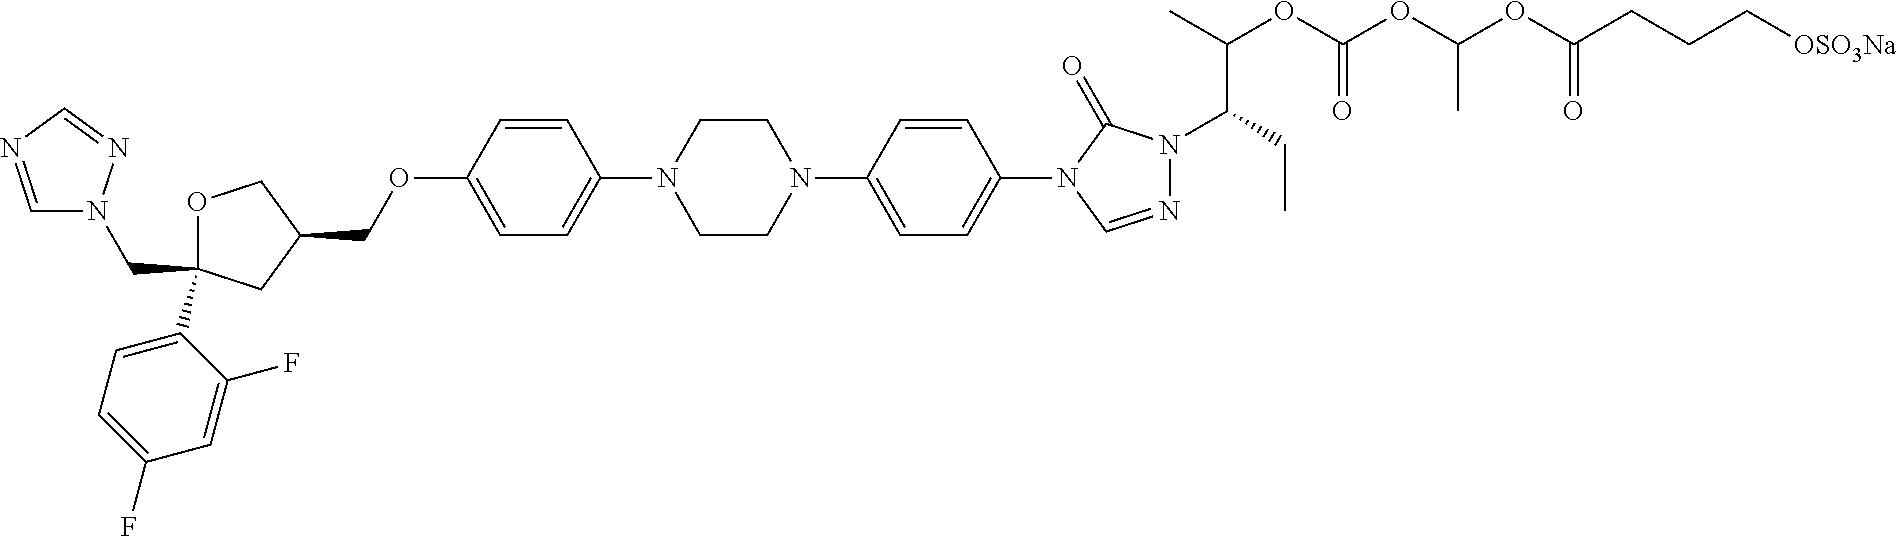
C(C1(C2=CC=C(F)C=C2F)OCC(COC2=CC=C(N3CCN(C4=CC=C(N5C=NN(C(CC)C(OC(OC(OC(CCC[OSO3Na])=O)C)=O)C)C5=O)C=C4)CC3)C=C2)C1)N1C=NC=N1
